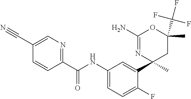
C1(C(NC2=CC=C(F)C(C3(C)CC(C(F)(F)F)(C)OC(N)=N3)=C2)=O)=NC=C(C#N)C=C1
